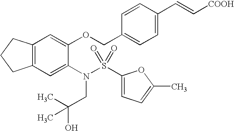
C12=C(C=C(N(S(C3=CC=C(C)O3)(=O)=O)CC(O)(C)C)C(OCC3=CC=C(C=C[COOH])C=C3)=C1)CCC2
